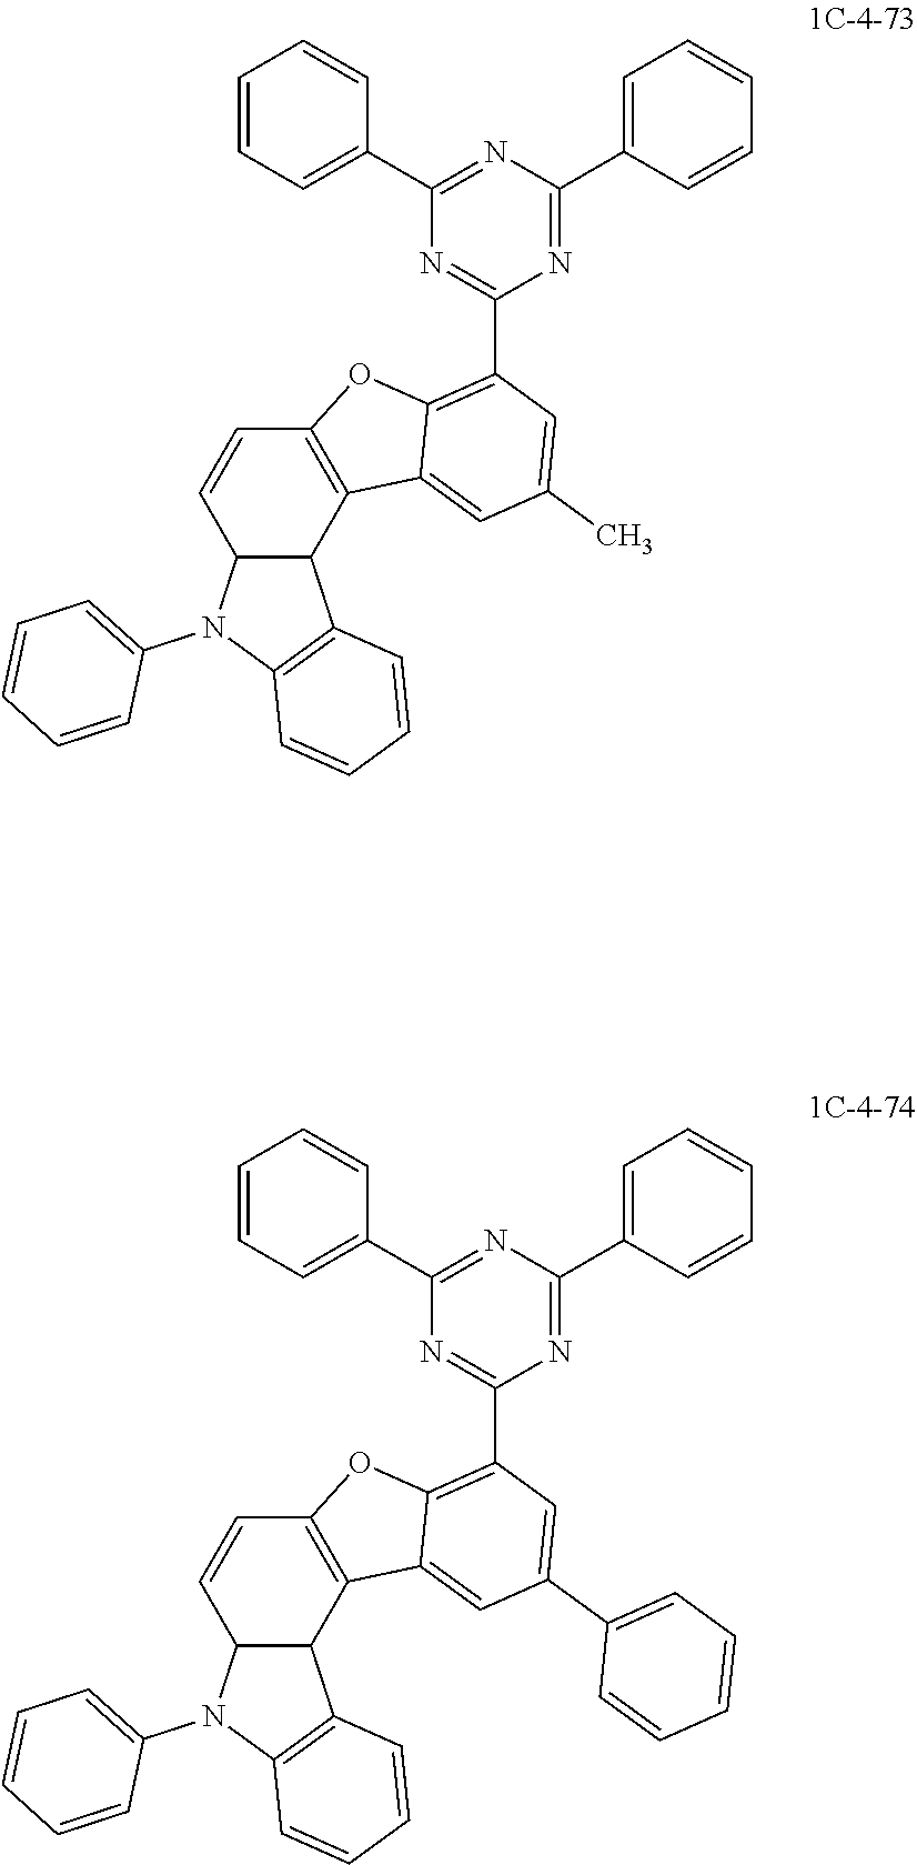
C12C(C3=C(C=C1)OC1=C(C4=NC(C5=CC=CC=C5)=NC(C5=CC=CC=C5)=N4)C=C(C)C=C31)C1=C(N2C2=CC=CC=C2)C=CC=C1.C12C(C3=C(C=C1)OC1=C(C4=NC(C5=CC=CC=C5)=NC(C5=CC=CC=C5)=N4)C=C(C4=CC=CC=C4)C=C31)C1=C(N2C2=CC=CC=C2)C=CC=C1
